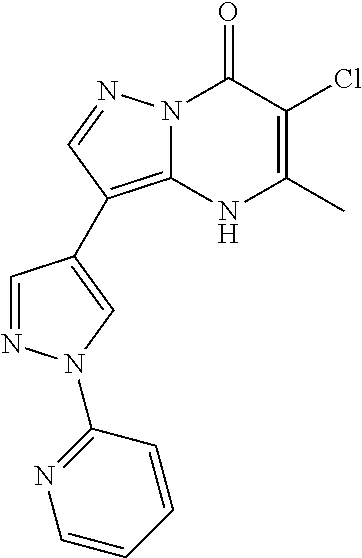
C1=NN(C2=NC=CC=C2)C=C1C1=C2N(N=C1)C(=O)C(Cl)=C(C)N2
